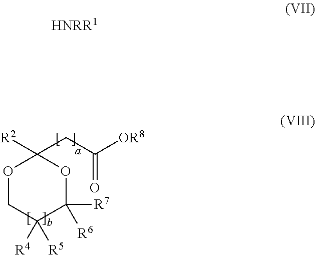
O1CC([R4])([R5])C([R7])([R6])OC1(CC([OR8])=O)[R2].[HNRR1]
